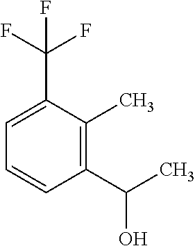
C1=C(C(F)(F)F)C(C)=C(C(C)O)C=C1
